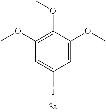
C1(OC)=C(OC)C=C(I)C=C1OC
